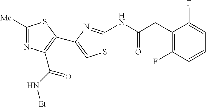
C1([Me])=NC(C(N[Et])=O)=C(C2=CSC(NC(=O)CC3=C(F)C=CC=C3F)=N2)S1
